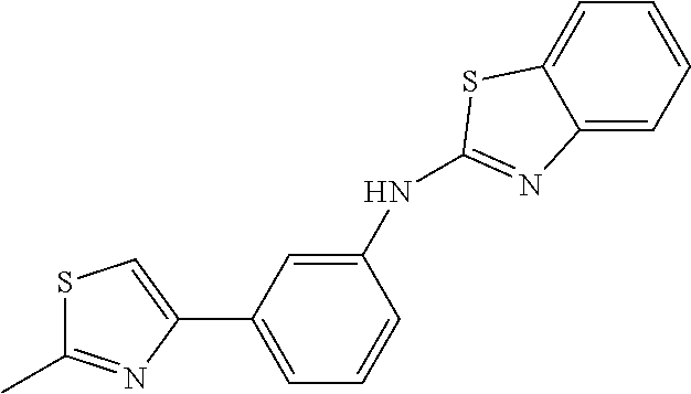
C1(C2=CC=CC(NC3=NC4=CC=CC=C4S3)=C2)=CSC(C)=N1
